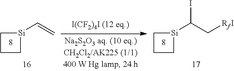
C1CC[Si]1C=C.C1CC[Si]1C(C[RfI])I
